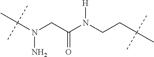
C(N(CC(N(CCC(C)(C)C)[H])=O)N)(C)(C)C
